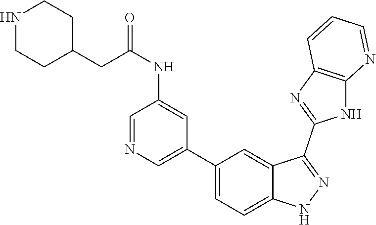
C1(C2=CC=C3C(=C2)C(C2=NC4=C(N2)N=CC=C4)=NN3)=CN=CC(NC(=O)CC2CCNCC2)=C1
